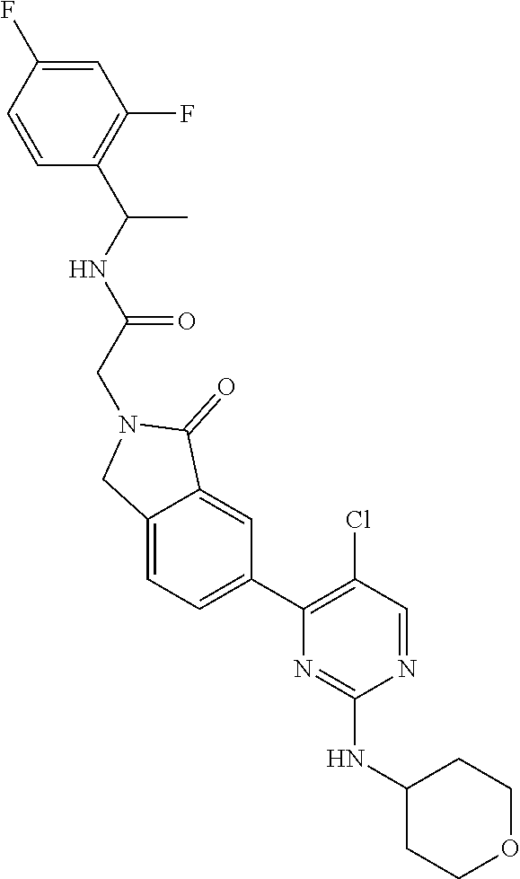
C1(NC2=NC(C3=CC=C4C(=C3)C(=O)N(CC(=O)NC(C)C3=C(F)C=C(F)C=C3)C4)=C(Cl)C=N2)CCOCC1
